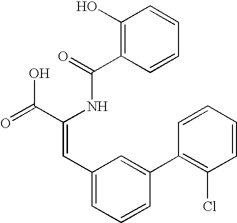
C1(O)=C(C(=O)NC(C(=O)O)=CC2=CC=CC(C3=C(Cl)C=CC=C3)=C2)C=CC=C1
